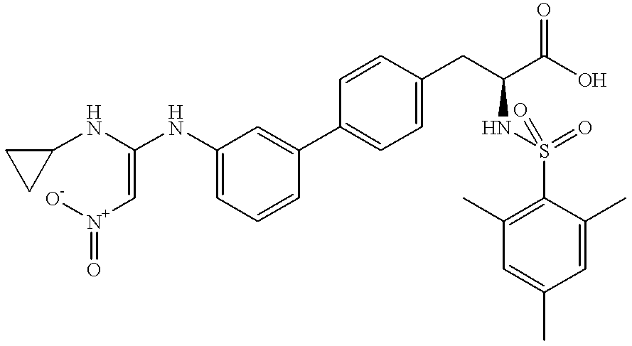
C1(NC(=C[N+]([O-])=O)NC2=CC=CC(C3=CC=C(CC(NS(=O)(=O)C4=C(C)C=C(C)C=C4C)C(O)=O)C=C3)=C2)CC1
